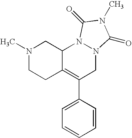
N1(C)CCC2=C(C3=CC=CC=C3)CN3N(C2C1)C(=O)N(C)C3=O
